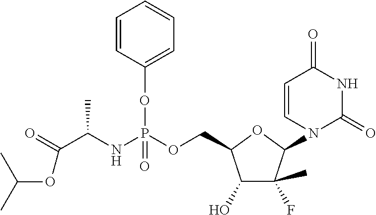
C1(O)C(F)(C)C(N2C(=O)NC(=O)C=C2)OC1COP(NC(C(=O)OC(C)C)C)(OC1=CC=CC=C1)=O
